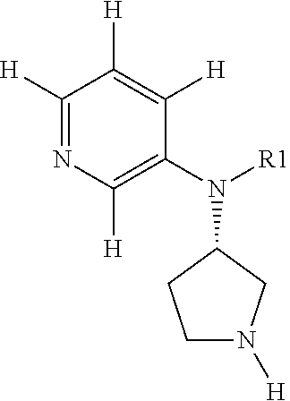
C1N([H])CC(N(C2=C([H])N=C([H])C([H])=C2[H])[R1])C1
